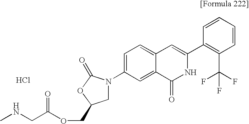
C(C(OCC1CN(C2=CC=C3C(=C2)C(=O)NC(C2=C(C(F)(F)F)C=CC=C2)=C3)C(=O)O1)=O)NC.Cl
